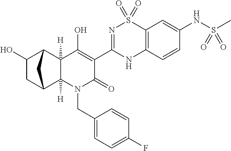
C1(O)=C(C2=NS(=O)(=O)C3=C(N2)C=CC(NS(=O)(C)=O)=C3)C(=O)N(CC2=CC=C(F)C=C2)C2([H])C1([H])C1C(O)CC2C1
